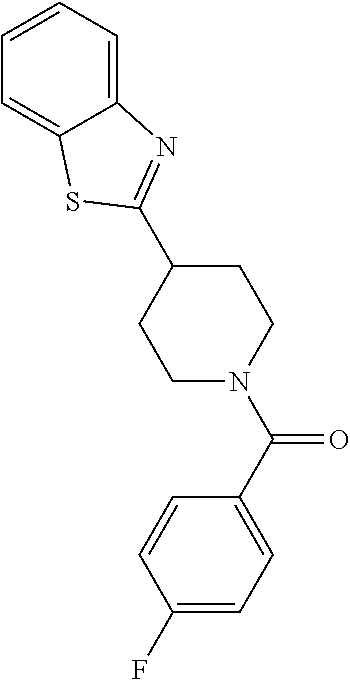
C1(C2=NC3=CC=CC=C3S2)CCN(C(C2=CC=C(F)C=C2)=O)CC1
